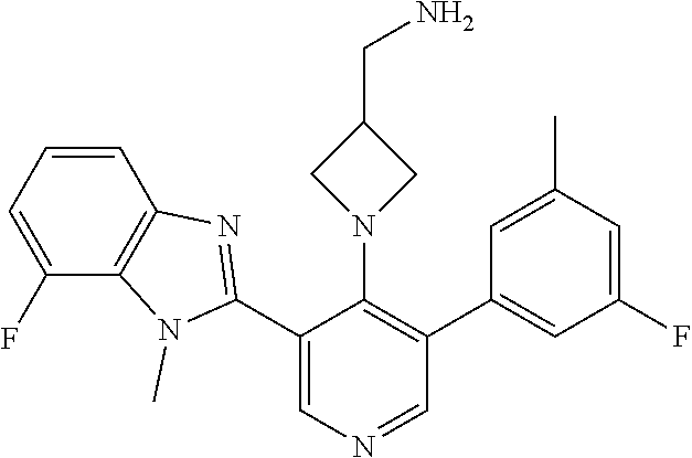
C1(C2=NC3=C(N2C)C(F)=CC=C3)=CN=CC(C2=CC(F)=CC(C)=C2)=C1N1CC(CN)C1
